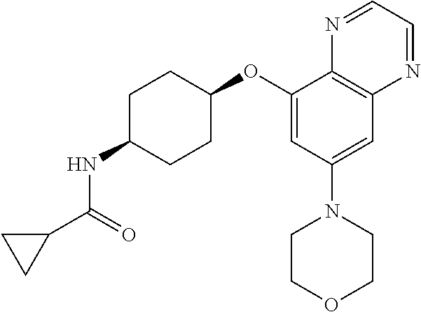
C1(OC2CCC(NC(C3CC3)=O)CC2)=CC(N2CCOCC2)=CC2=C1N=CC=N2
